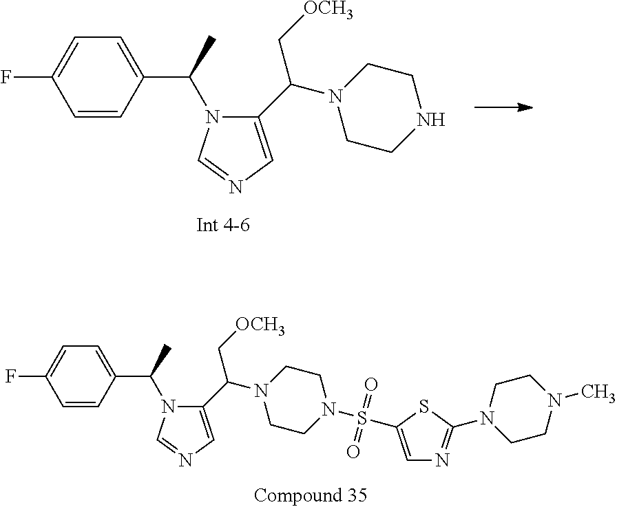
C1=CC(C(C)N2C(C(N3CCNCC3)C[OCH3])=CN=C2)=CC=C1F.C1=CC(C(C)N2C(C(N3CCN(S(=O)(=O)C4=CN=C(N5CCN(C)CC5)S4)CC3)C[OCH3])=CN=C2)=CC=C1F
